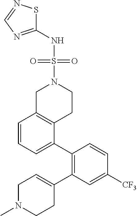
C1=CC=C(C2=C(C3=CCN(C)CC3)C=C([CF3])C=C2)C2=C1CN(S(NC1=NC=NS1)(=O)=O)CC2
